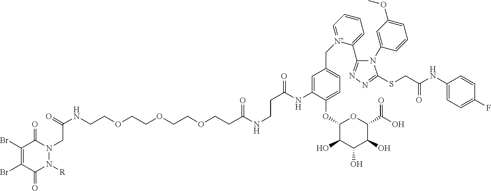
N(CCOCCOCCOCCC(NCCC(=O)NC1=CC(C[N+]2=CC=CC=C2C2=NN=C(SCC(NC3=CC=C(F)C=C3)=O)N2C2=CC(OC)=CC=C2)=CC=C1OC1C(O)C(O)C(O)C(C(O)=O)O1)=O)C(=O)CN1C(=O)C(Br)=C(Br)C(=O)N1[R]
